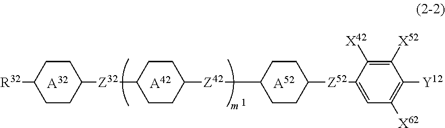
[A32].[A42].[A52].C1CC([R32])CCC1[Z32]C1CCC([Z42]C2CCC([Z52]C3=CC([X62])=C([Y12])C([X52])=C3[X42])CC2)CC1
